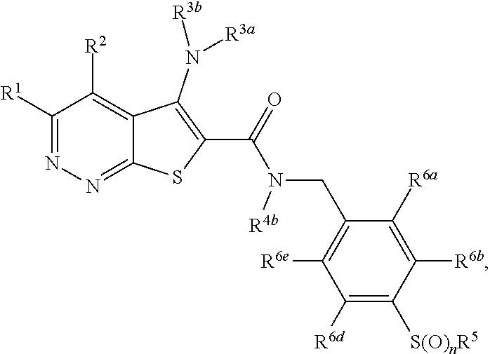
C1([R1])=NN=C2C(=C1[R2])C(N([R3b])[R3a])=C(C(N(CC1=C([R6e])C([R6d])=C([S(O)nR5])C([R6b])=C1[R6a])[R4b])=O)S2
